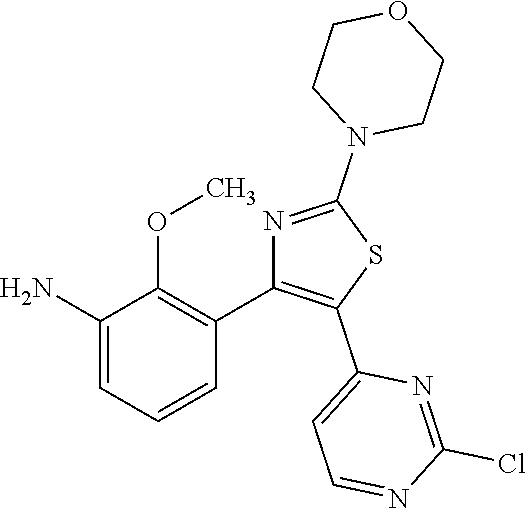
C1(N)=CC=CC(C2=C(C3=CC=NC(Cl)=N3)SC(N3CCOCC3)=N2)=C1OC
